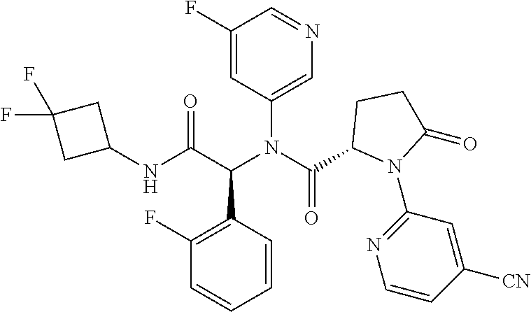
C1(F)=CC(N(C(C2N(C3=NC=CC([CN])=C3)C(=O)CC2)=O)C(C(NC2CC(F)(F)C2)=O)C2=C(F)C=CC=C2)=CN=C1
